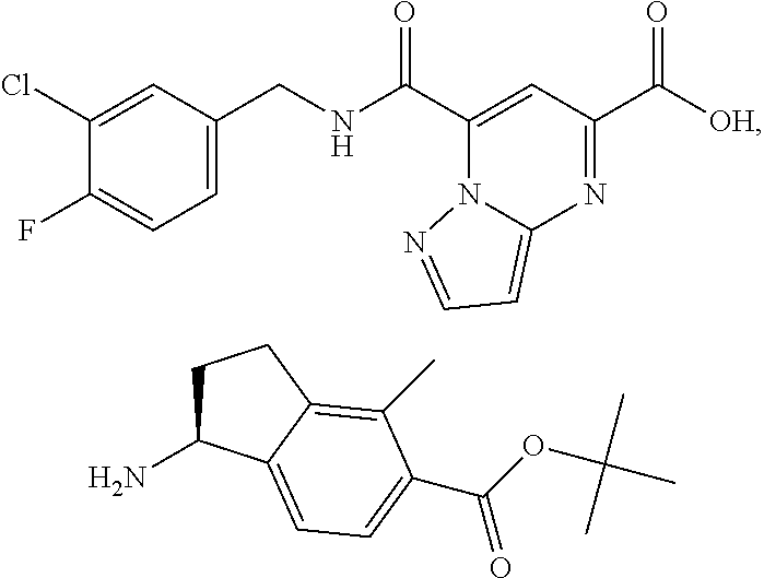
C1(Cl)=CC(CNC(C2=CC(C([OH])=O)=NC3=CC=NN23)=O)=CC=C1F.C1C(N)C2=CC=C(C(OC(C)(C)C)=O)C(C)=C2C1
